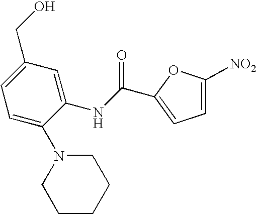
C1=C([NO2])OC(C(NC2=CC(CO)=CC=C2N2CCCCC2)=O)=C1
